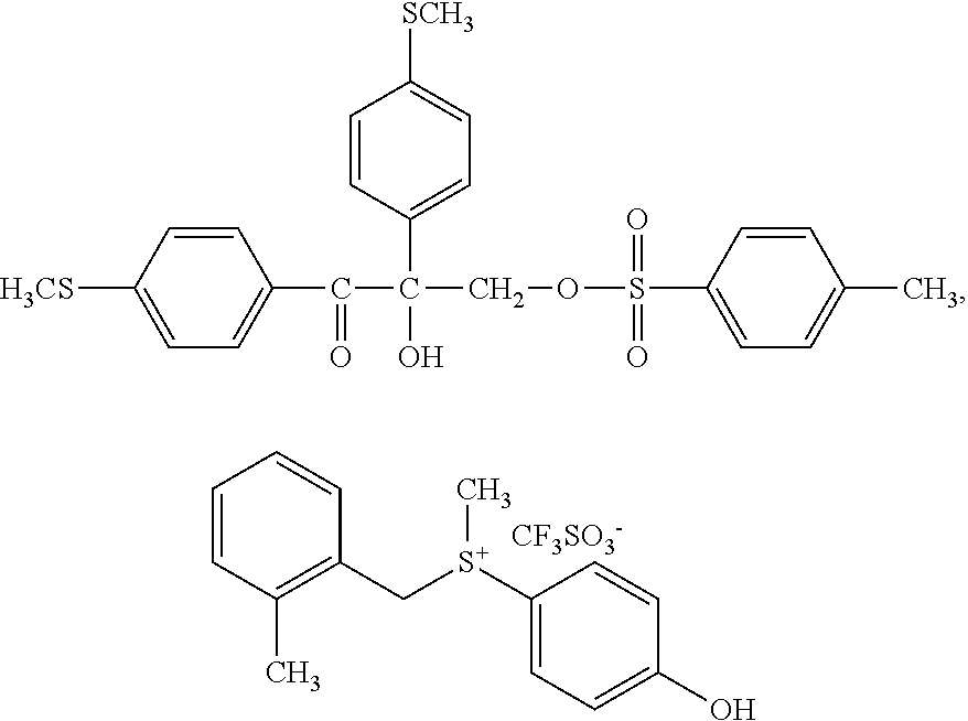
C1=CC(C)=C(C[S+](C2=CC=C(O)C=C2)C)C=C1.[CF3SO3-].C1([H3CS])=CC=C(C(C(COS(=O)(=O)C2=CC=C(C)C=C2)(C2=CC=C([SCH3])C=C2)O)=O)C=C1
